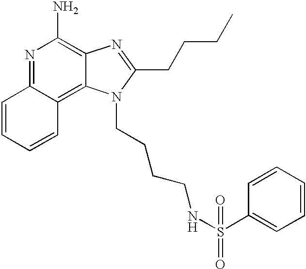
N1=C2C(=C3C(=C1N)N=C(CCCC)N3CCCCNS(C1=CC=CC=C1)(=O)=O)C=CC=C2
